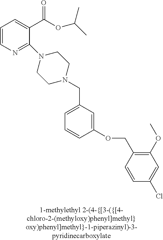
C1=CN=C(N2CCN(CC3=CC=CC(OCC4=C(OC)C=C(Cl)C=C4)=C3)CC2)C(C(OC(C)C)=O)=C1
